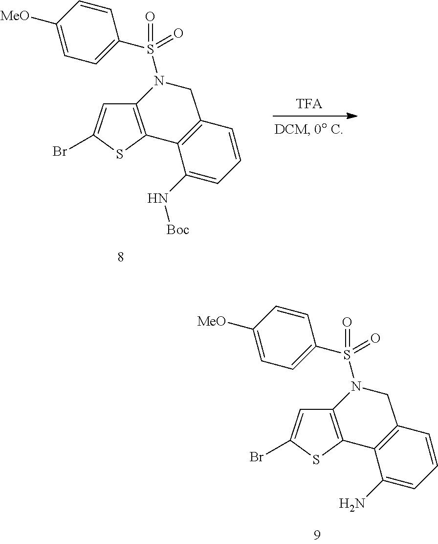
C12=C(SC(Br)=C1)C1=C(CN2S(=O)(=O)C2=CC=C([MeO])C=C2)C=CC=C1N[Boc].C12=C(SC(Br)=C1)C1=C(CN2S(=O)(=O)C2=CC=C([MeO])C=C2)C=CC=C1N
